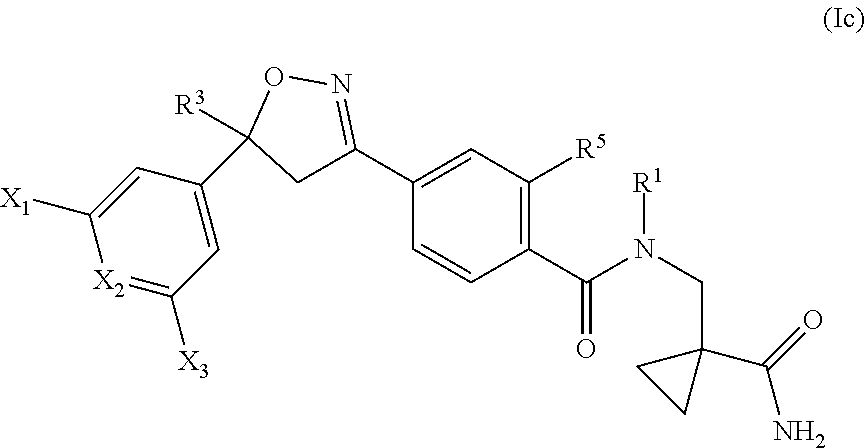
C1(C(N(CC2(C(=O)N)CC2)[R1])=O)=C([R5])C=C(C2=NOC([R3])(C3=CC([X3])=[X2]C([X1])=C3)C2)C=C1
